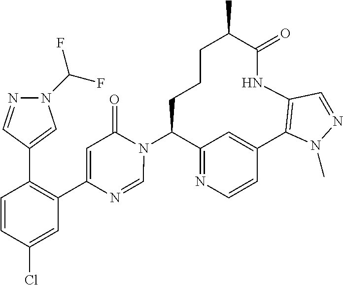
C12=NC=CC(=C1)C1=C(NC(=O)C(C)CCCC2N2C(=O)C=C(C3=C(C4=CN(C(F)F)N=C4)C=CC(Cl)=C3)N=C2)C=NN1C
